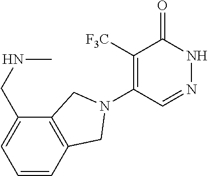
C1([F3C])=C(N2CC3=C(C(CNC)=CC=C3)C2)C=NNC1=O
